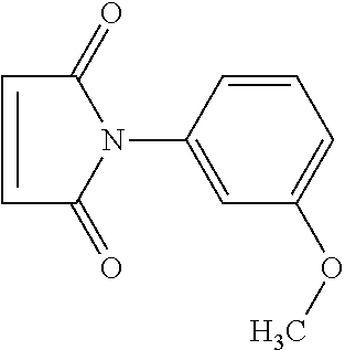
C1=CC(N2C(=O)C=CC2=O)=CC(OC)=C1
